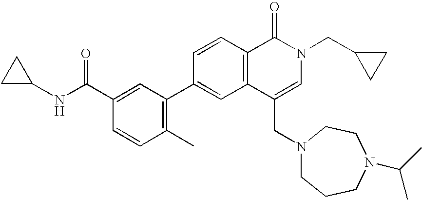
C1C(NC(C2=CC(C3=CC4=C(C=C3)C(=O)N(CC3CC3)C=C4CN3CCCN(C(C)C)CC3)=C(C)C=C2)=O)C1
